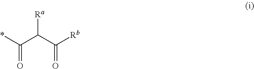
*C(C(C([Rb])=O)[Ra])=O
